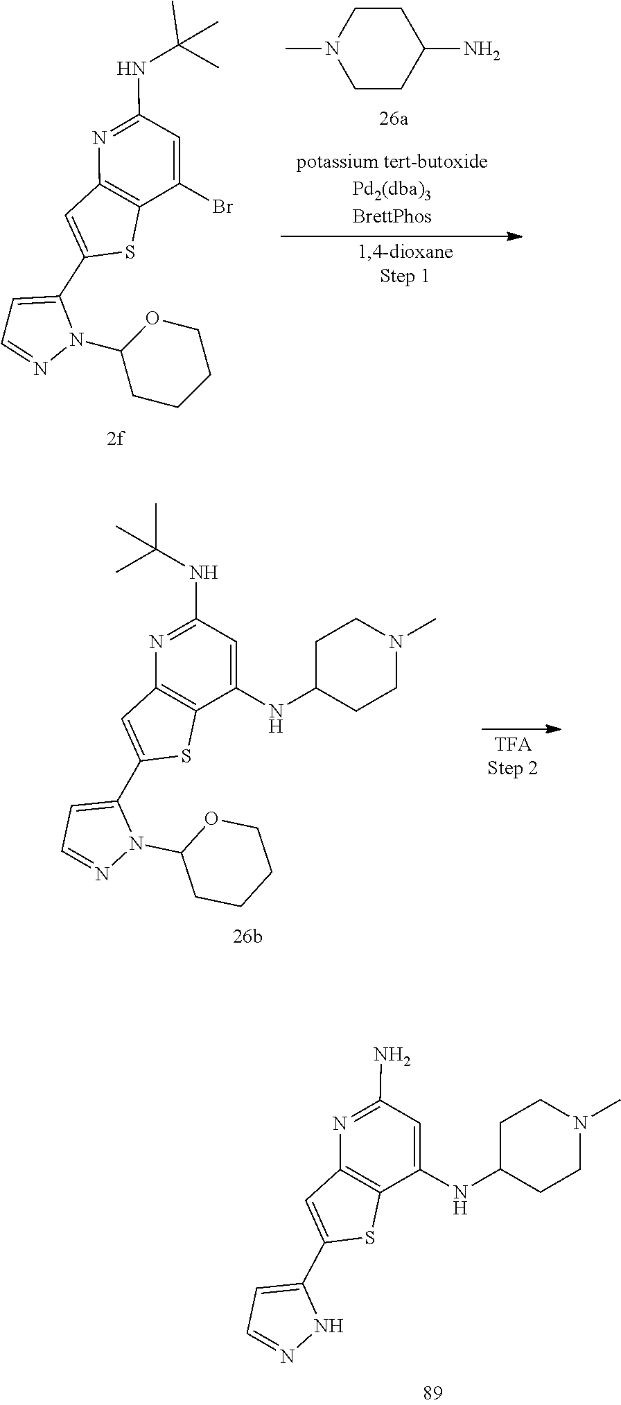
N1C(C2=CC3=C(C(NC4CCN(C)CC4)=CC(N)=N3)S2)=CC=N1.N1=CC=C(C2=CC3=C(C(NC4CCN(C)CC4)=CC(NC(C)(C)C)=N3)S2)N1C1CCCCO1.C1CC(N)CCN1C.C1=C(C2=CC3=C(C(Br)=CC(NC(C)(C)C)=N3)S2)N(C2CCCCO2)N=C1
